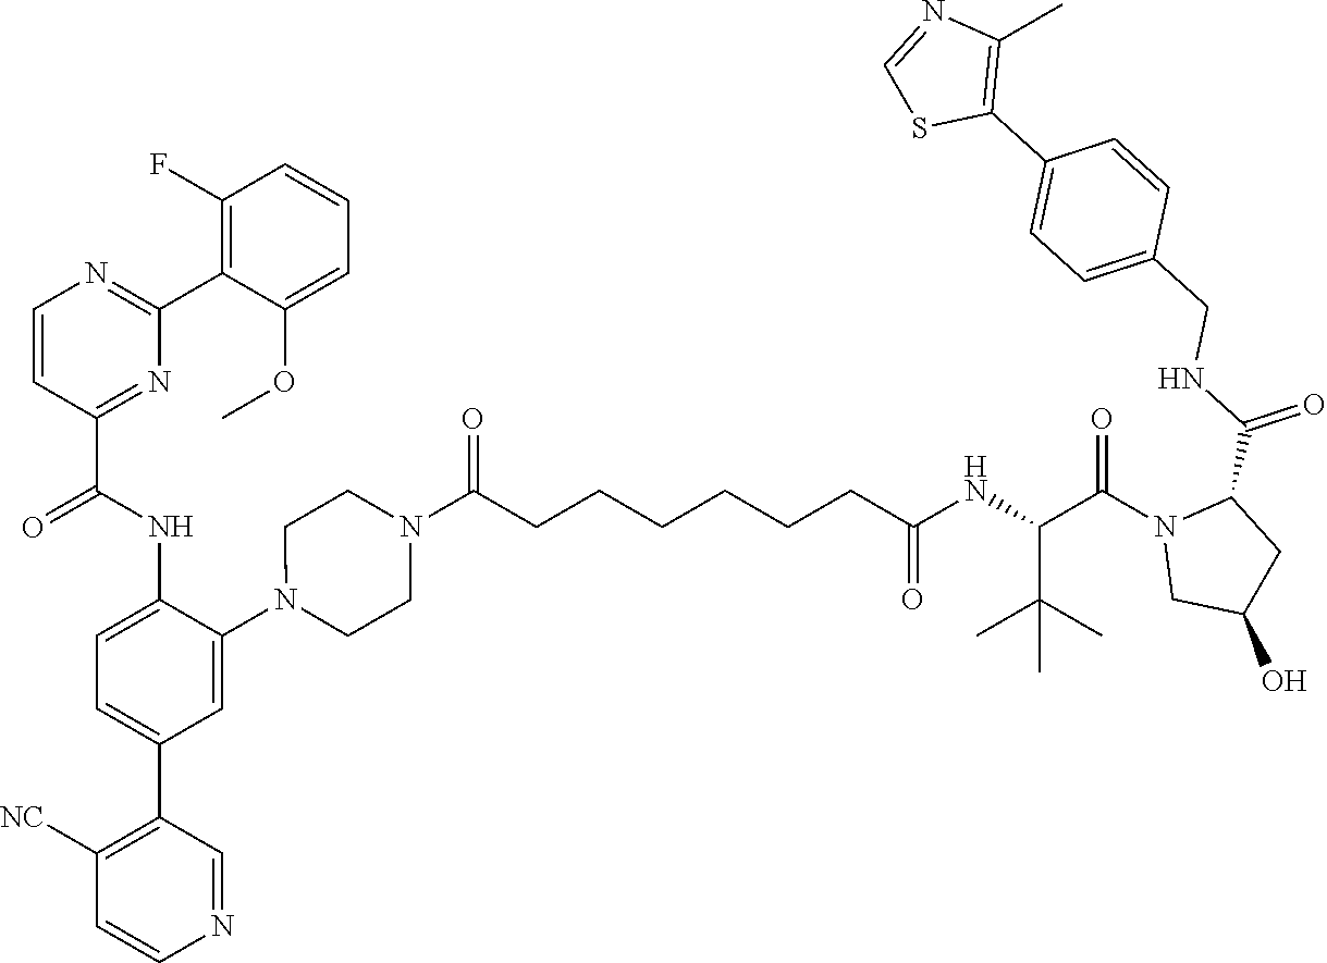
C1C(O)CC(C(NCC2=CC=C(C3=C(C)N=CS3)C=C2)=O)N1C(C(NC(=O)CCCCCCC(N1CCN(C2=CC(C3=C([NC])C=CN=C3)=CC=C2NC(C2=NC(C3=C(F)C=CC=C3OC)=NC=C2)=O)CC1)=O)C(C)(C)C)=O
